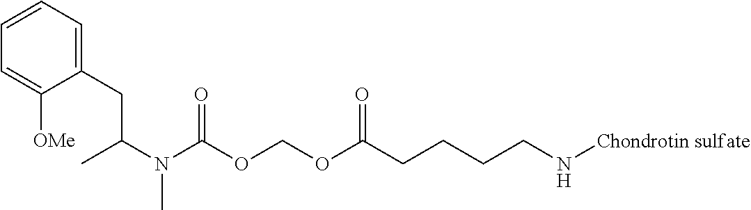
C1=CC=C(CC(N(C)C(OCOC(CCCCN[Chondrotin sulfate])=O)=O)C)C([OMe])=C1
